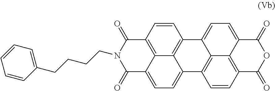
C12=C3C(=CC=C4C3=C(C=C1)C1=CC=C3C5=C(C=CC4=C15)C(=O)OC3=O)C(=O)N(CCCCC1=CC=CC=C1)C2=O
